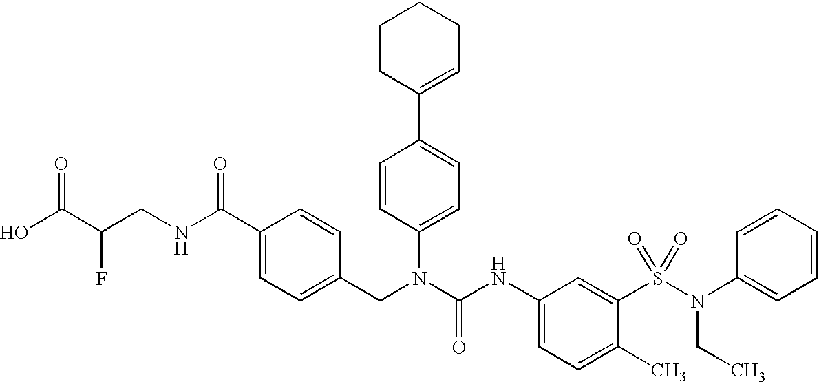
OC(C(CNC(C1=CC=C(CN(C(NC2=CC=C(C)C(S(N(C3=CC=CC=C3)CC)(=O)=O)=C2)=O)C2=CC=C(C3=CCCCC3)C=C2)C=C1)=O)F)=O
